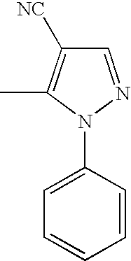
C1=NN(C2=CC=CC=C2)C(C)=C1[NC]
